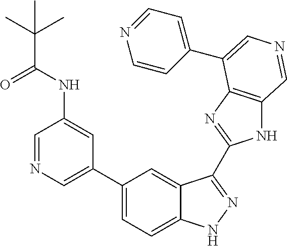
C1(C2=CN=CC(NC(C(C)(C)C)=O)=C2)=CC=C2C(=C1)C(C1=NC3=C(N1)C=NC=C3C1=CC=NC=C1)=NN2
